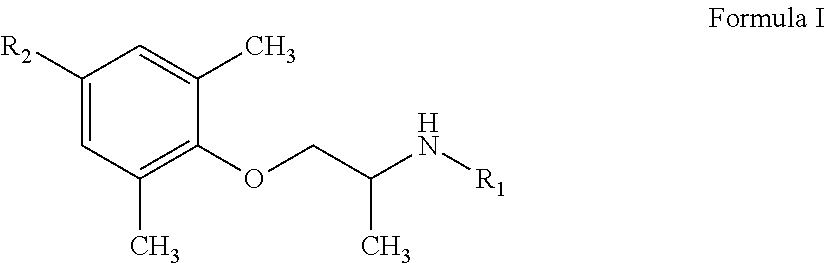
C1([R2])=CC(C)=C(OCC(N[R1])C)C(C)=C1
